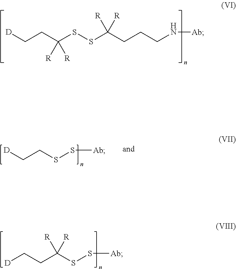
[D]CCC(SSC(CCCN[Ab])([R])[R])([R])[R].[D]CCSS[Ab].C(CC(SS[Ab])([R])[R])[D]
